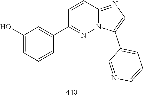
C1(C2=CC(O)=CC=C2)=NN2C(=NC=C2C2=CC=CN=C2)C=C1
